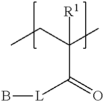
C(C)C(C)(C(=O)[L]B)[R1]
